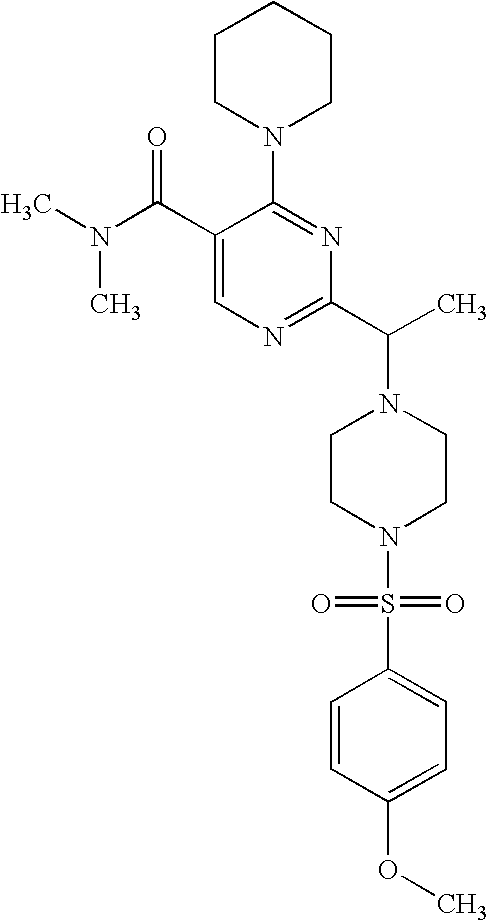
N1(C(C2=NC=C(C(N(C)C)=O)C(N3CCCCC3)=N2)C)CCN(S(=O)(=O)C2=CC=C(OC)C=C2)CC1
